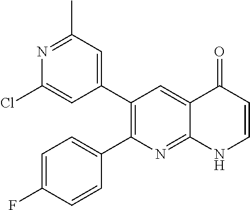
N1=C(C)C=C(C2=C(C3=CC=C(F)C=C3)N=C3C(=C2)C(=O)C=CN3)C=C1Cl
